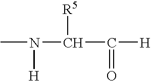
CN(C(C([H])=O)[R5])[H]
